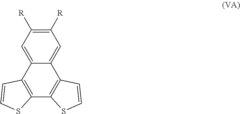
C1([R])=C([R])C=C2C(=C1)C1=C(C3=C2C=CS3)SC=C1
